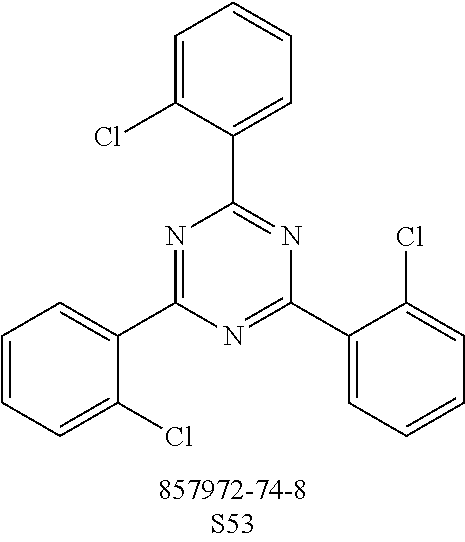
C1=C(Cl)C(C2=NC(C3=CC=CC=C3Cl)=NC(C3=CC=CC=C3Cl)=N2)=CC=C1
